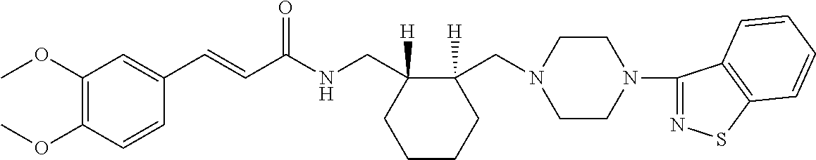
C1(C=CC(NCC2([H])CCCCC2(CN2CCN(C3=NSC4=C3C=CC=C4)CC2)[H])=O)=CC(OC)=C(OC)C=C1
